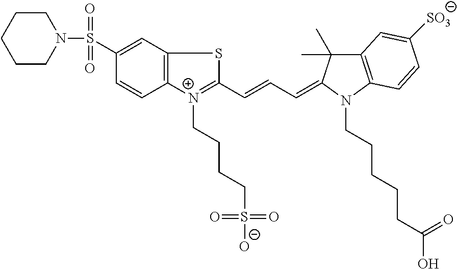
C1CN(S(C2=CC3=C(C=C2)[N+](CCCCS([O-])(=O)=O)=C(C=CC=C2C(C)(C)C4=C(C=CC([SO3])=C4)N2CCCCCC(O)=O)S3)(=O)=O)CCC1
